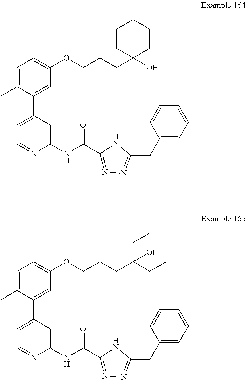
C1(C2=CC=NC(NC(C3=NN=C(CC4=CC=CC=C4)N3)=O)=C2)=CC(OCCCC2(O)CCCCC2)=CC=C1C.C1(C2=CC=NC(NC(C3=NN=C(CC4=CC=CC=C4)N3)=O)=C2)=CC(OCCCC(CC)(CC)O)=CC=C1C
